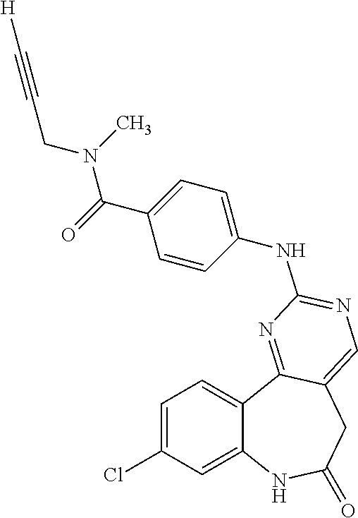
C1=C(Cl)C=C2C(=C1)C1=NC(NC3=CC=C(C(=O)N(CC#C[H])C)C=C3)=NC=C1CC(=O)N2
